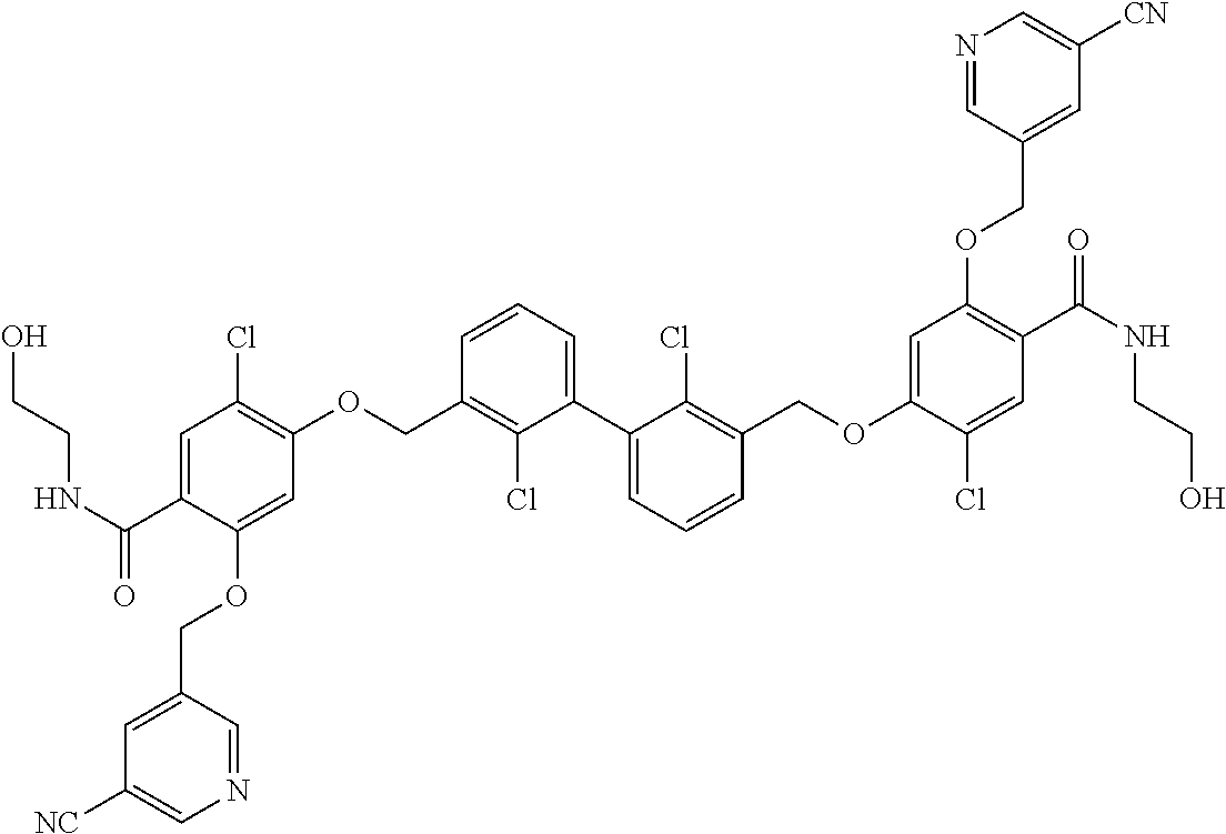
C1=C(C(=O)NCCO)C(OCC2=CC([NC])=CN=C2)=CC(OCC2=C(Cl)C(C3=CC=CC(COC4=CC(OCC5=CC([CN])=CN=C5)=C(C(=O)NCCO)C=C4Cl)=C3Cl)=CC=C2)=C1Cl
